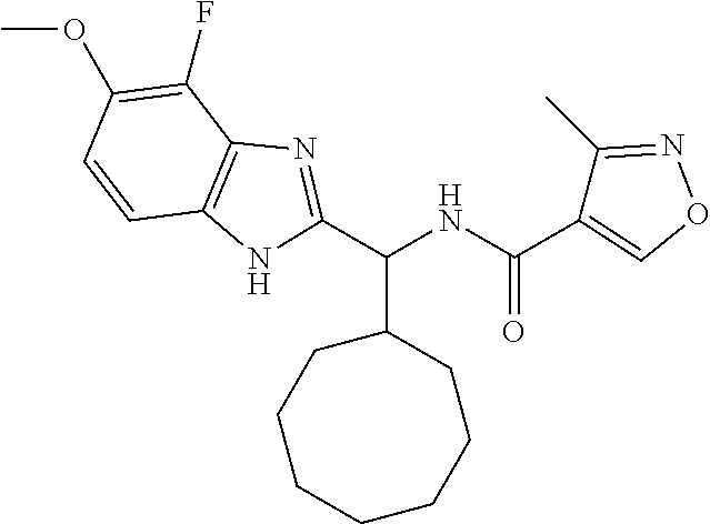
C1=CC2=C(C(F)=C1OC)N=C(C(NC(=O)C1=CON=C1C)C1CCCCCCC1)N2
